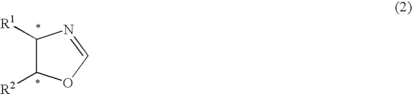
C1([R1])C([R2])OC=N1
